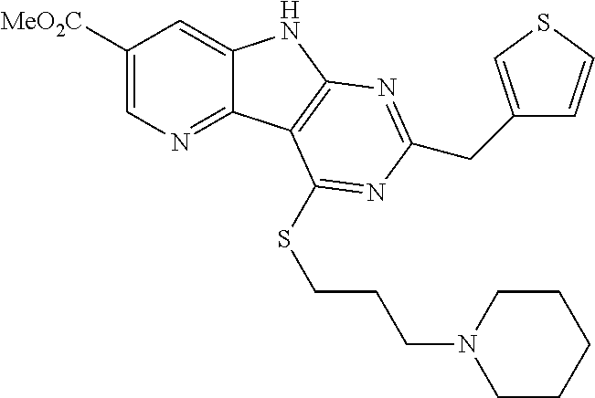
C1([MeO2C])=CN=C2C(=C1)NC1=C2C(SCCCN2CCCCC2)=NC(CC2=CSC=C2)=N1
